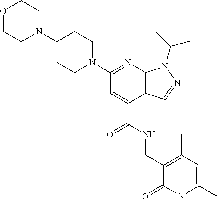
C(C1=CC(N2CCC(N3CCOCC3)CC2)=NC2=C1C=NN2C(C)C)(NCC1=C(C)C=C(C)NC1=O)=O
